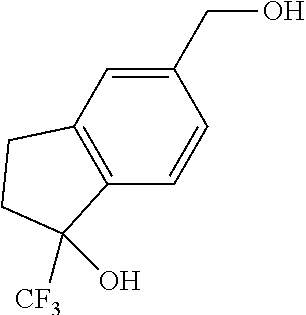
C1(CO)=CC2=C(C=C1)C([CF3])(O)CC2
